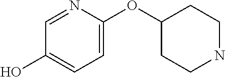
C1(OC2CCNCC2)=CC=C(O)C=N1
